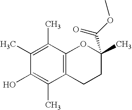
C1(C)=C(C)C2=C(C(C)=C1O)CCC(C)(C(OC)=O)O2
